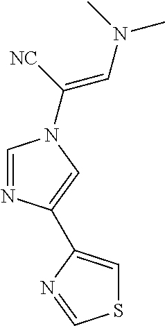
C1=NC(C2=CSC=N2)=CN1C([NC])=CN(C)C
